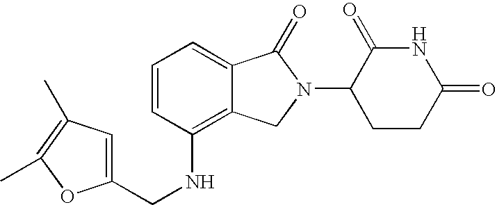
C1=CC(NCC2=CC(C)=C(C)O2)=C2C(=C1)C(=O)N(C1CCC(=O)NC1=O)C2
